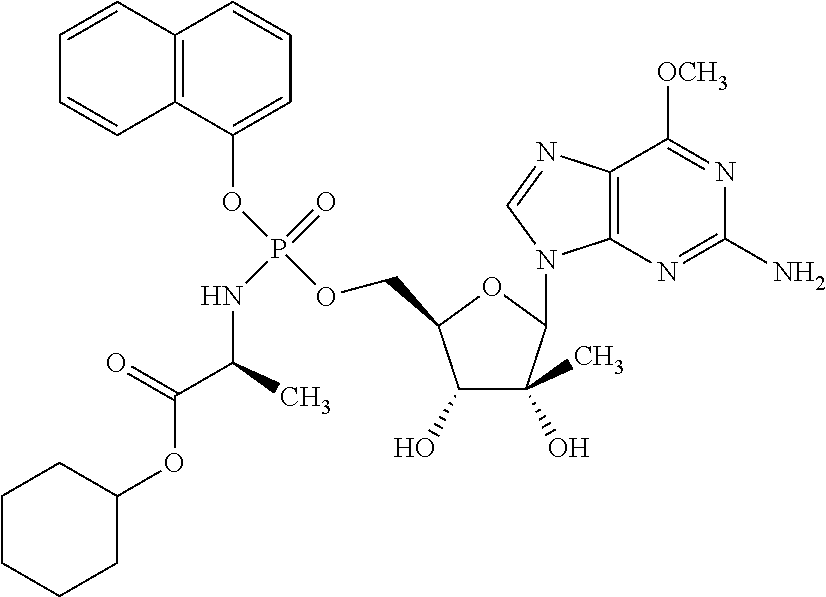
C1(O)C(O)(C)C(N2C3=C(N=C2)C([OCH3])=NC(N)=N3)OC1COP(OC1=CC=CC2=C1C=CC=C2)(=O)NC(C(=O)OC1CCCCC1)C
